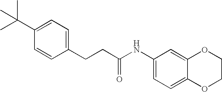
C1=C(C(C)(C)C)C=CC(CCC(NC2=CC=C3C(=C2)OCCO3)=O)=C1
